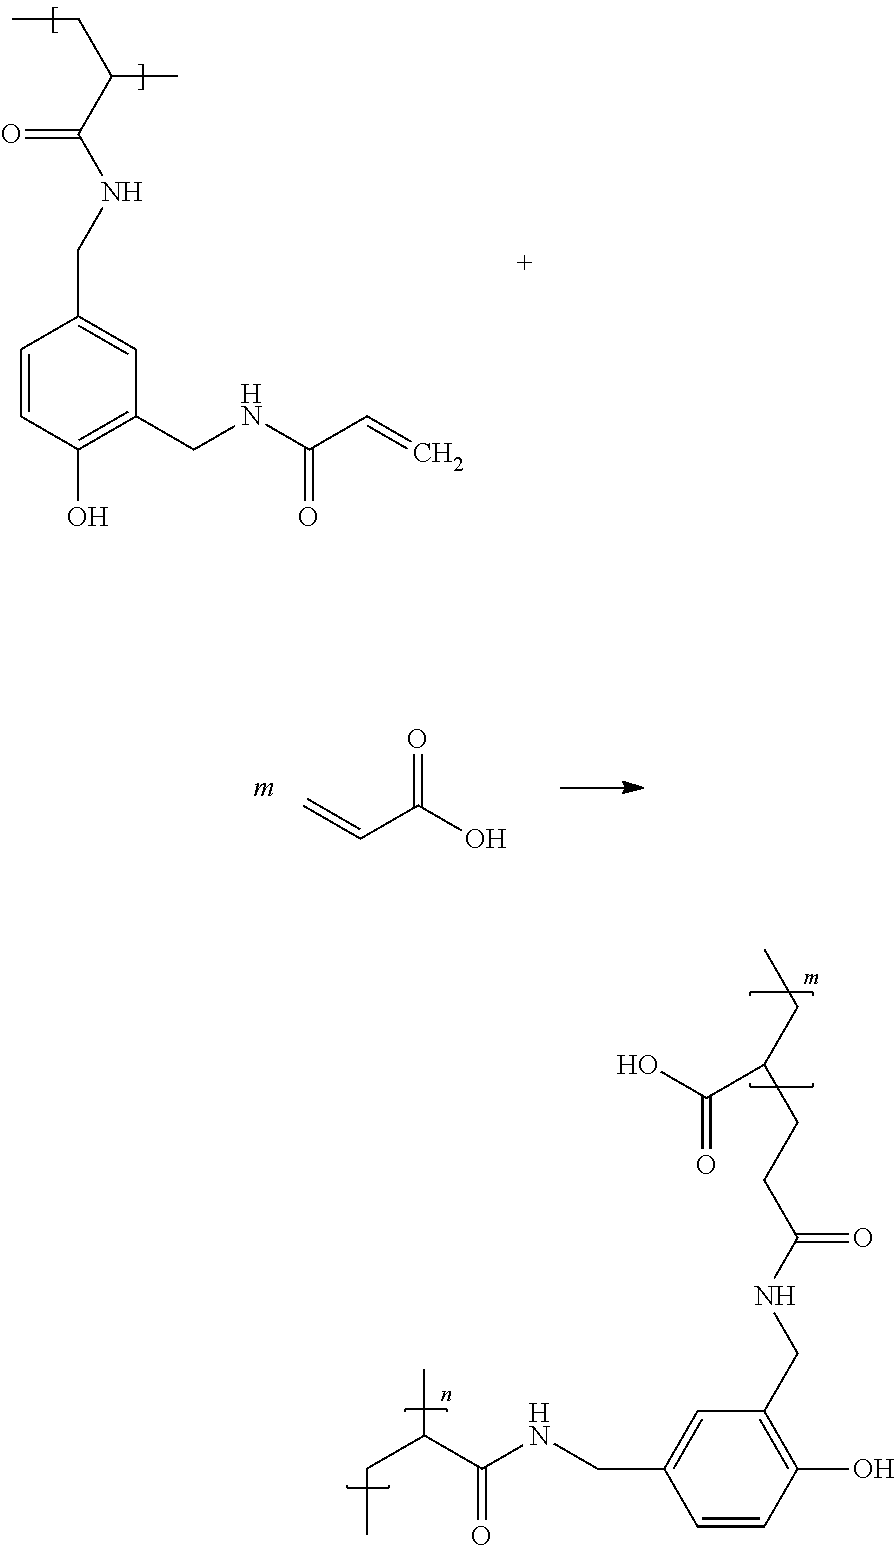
C(C(C(NCC1=CC(CNC(C=C)=O)=C(O)C=C1)=O)C)C.C=CC(O)=O.C(C(C(NCC1=CC(CNC(CCC(CC)C(O)=O)=O)=C(O)C=C1)=O)C)C
